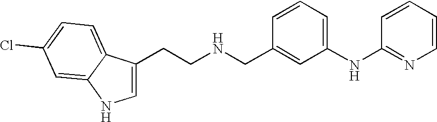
C1=C(CCNCC2=CC(NC3=NC=CC=C3)=CC=C2)C2=CC=C(Cl)C=C2N1
